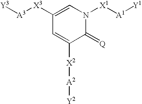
C1([X3][A3][Y3])=CN([X1][A1][Y1])C(=[Q])C([X2][A2][Y2])=C1
